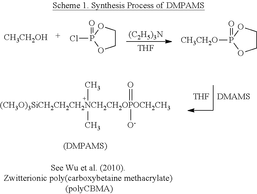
[THF].[DMAMS].C1COP(Cl)(=O)O1.[CH3CH2OH].C1COP([CH3CH2O])(=O)O1.[(CH3O)3SiCH2CH2CH2NCH2CH2OPOCH2CH3](C)(C)(=O)[O-].[(C2H5)3N].[THF]
